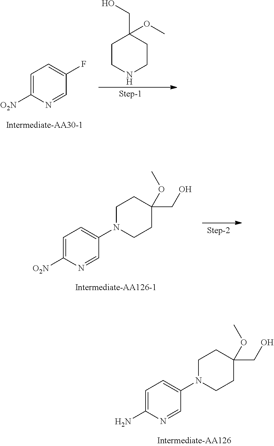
C1=C(N)N=CC(N2CCC(CO)(OC)CC2)=C1.C1=C([O2N])N=CC(F)=C1.C1CNCCC1(CO)OC.C1=C([O2N])N=CC(N2CCC(CO)(OC)CC2)=C1
